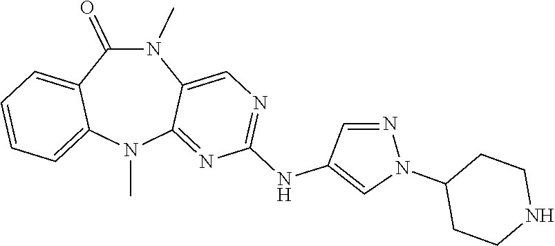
N1(C)C(=O)C2=CC=CC=C2N(C)C2=NC(NC3=CN(C4CCNCC4)N=C3)=NC=C12
